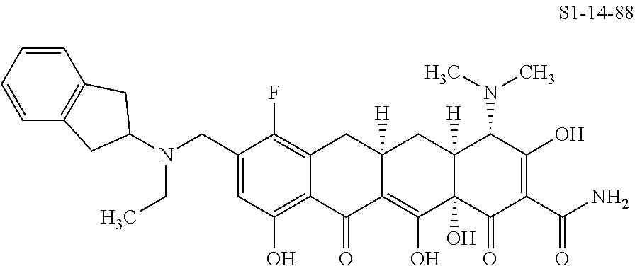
C1(CN(C2CC3=C(C2)C=CC=C3)CC)=CC(O)=C2C(=C1F)CC1([H])C(=C(O)C3(O)C([H])(C1)C(N(C)C)C(O)=C(C(N)=O)C3=O)C2=O
